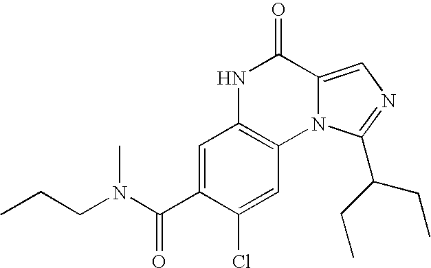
C1=C(C(N(CCC)C)=O)C(Cl)=CC2=C1NC(=O)C1=CN=C(C(CC)CC)N21
